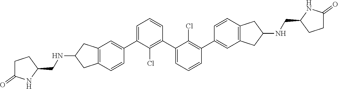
C1=C(C2=CC3=C(C=C2)CC(NCC2CCC(=O)N2)C3)C(Cl)=C(C2=CC=CC(C3=CC4=C(C=C3)CC(NCC3CCC(=O)N3)C4)=C2Cl)C=C1
